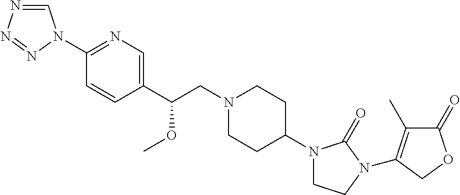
C(CN1CCC(N2CCN(C3=C(C)C(=O)OC3)C2=O)CC1)(C1=CN=C(N2C=NN=N2)C=C1)OC
